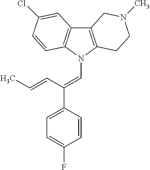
C12=C(N(C=C(C3=CC=C(F)C=C3)C=CC)C3=C1C=C(Cl)C=C3)CCN(C)C2
